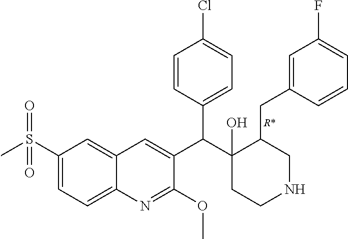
C1(S(C)(=O)=O)=CC=C2C(=C1)C=C(C(C1(O)CCNCC1CC1=CC(F)=CC=C1)C1=CC=C(Cl)C=C1)C(OC)=N2.[R*]
